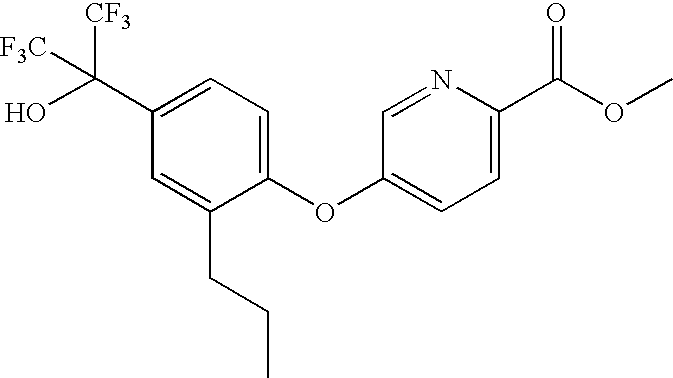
O(C1=CC=C(C(OC)=O)N=C1)C1=CC=C(C(O)([CF3])[F3C])C=C1CCC
